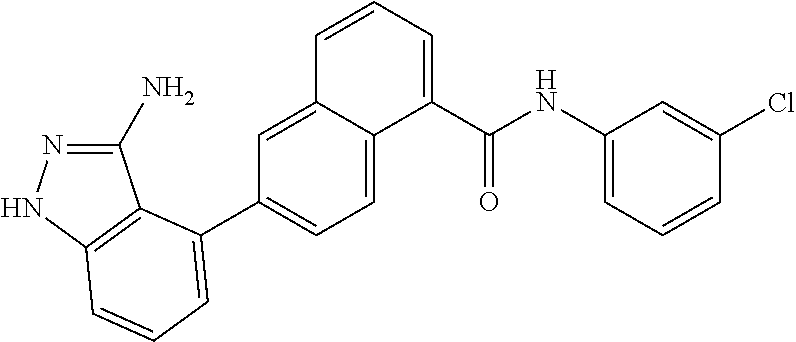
C1(N)=NNC2=C1C(C1=CC=C3C(=C1)C=CC=C3C(NC1=CC=CC(Cl)=C1)=O)=CC=C2
